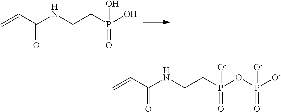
C=CC(NCCP(O)(=O)O)=O.C=CC(NCCP(OP([O-])(=O)[O-])(=O)[O-])=O
